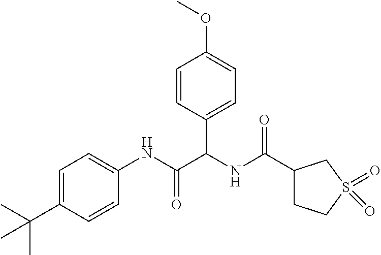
C1=C(C(C)(C)C)C=CC(NC(C(NC(=O)C2CCS(=O)(=O)C2)C2=CC=C(OC)C=C2)=O)=C1
